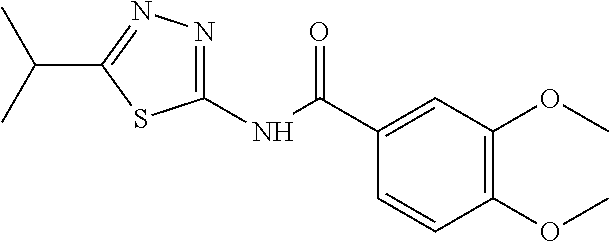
C1(OC)=C(OC)C=C(C(NC2=NN=C(C(C)C)S2)=O)C=C1
